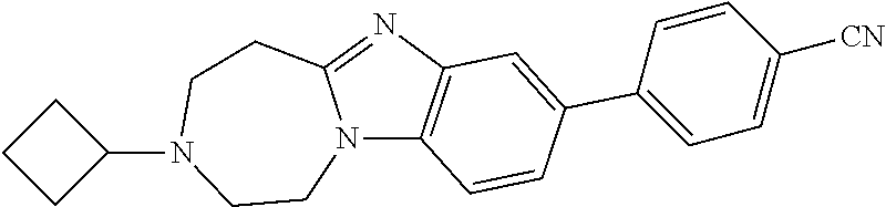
C1CN2C(=NC3=C2C=CC(C2=CC=C([CN])C=C2)=C3)CCN1C1CCC1
